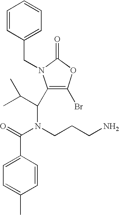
C1=CC(CN2C(C(N(CCCN)C(=O)C3=CC=C(C)C=C3)C(C)C)=C(Br)OC2=O)=CC=C1
